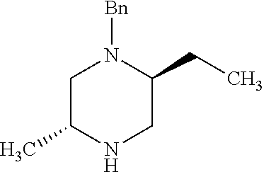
N1([Bn])CC(C)NCC1CC
